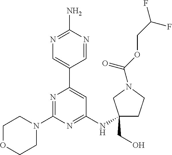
N1=C(N)N=CC(C2=CC(NC3(CO)CCN(C(OCC(F)F)=O)C3)=NC(N3CCOCC3)=N2)=C1
